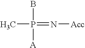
CP(=N[Acc])(B)[A]
